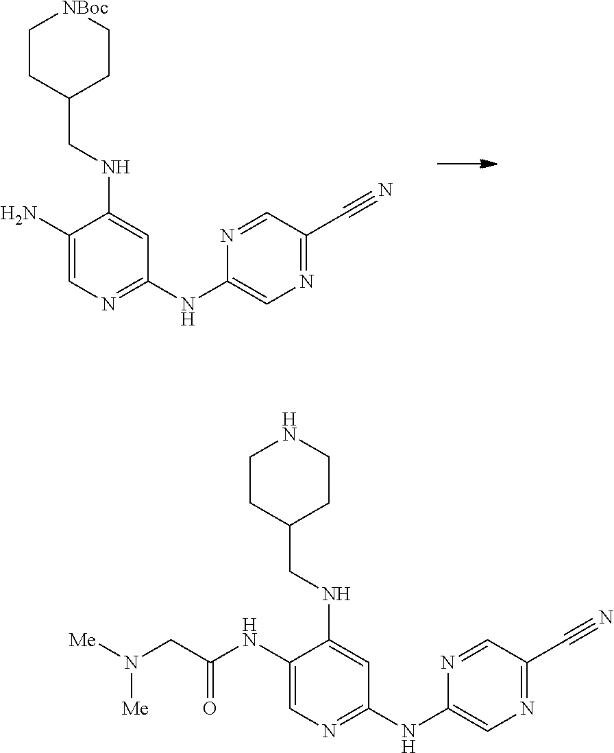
C1(N)=CN=C(NC2=CN=C(C#N)C=N2)C=C1NCC1CC[NBoc]CC1.C1(NC(=O)CN([Me])[Me])=CN=C(NC2=CN=C(C#N)C=N2)C=C1NCC1CCNCC1
